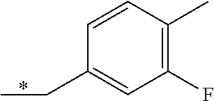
C1=CC(C)=C(F)C=C1CC
